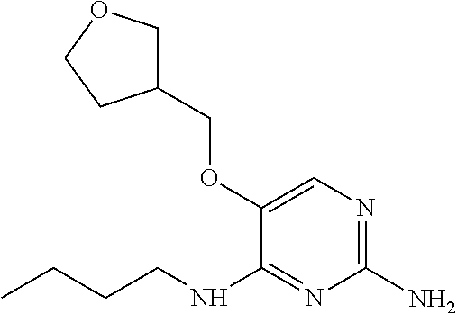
C1(N)=NC=C(OCC2COCC2)C(NCCCC)=N1
